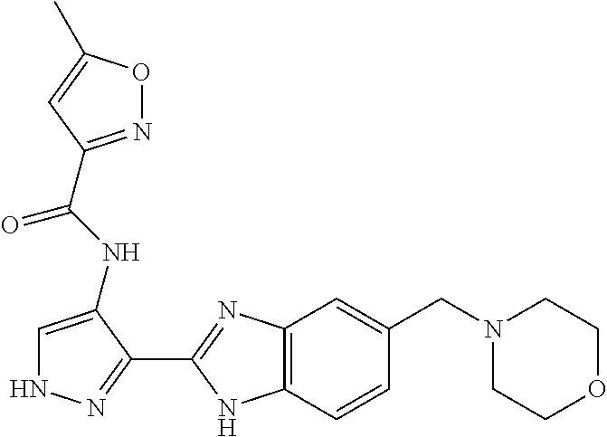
C1=C(NC(C2=NOC(C)=C2)=O)C(C2=NC3=C(N2)C=CC(CN2CCOCC2)=C3)=NN1
